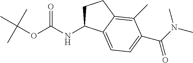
N(C(OC(C)(C)C)=O)C1CCC2=C(C)C(C(N(C)C)=O)=CC=C12
